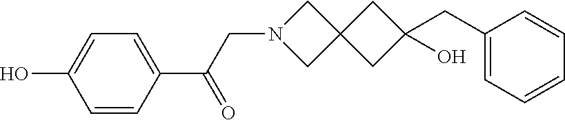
N1(CC(C2=CC=C(O)C=C2)=O)CC2(C1)CC(CC1=CC=CC=C1)(O)C2
